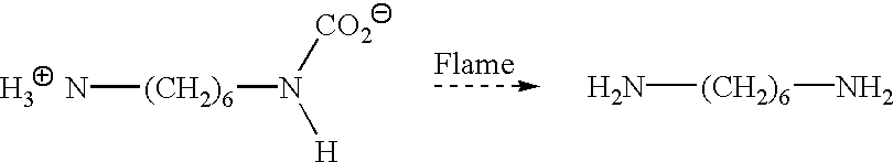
N[(CH2)6]N.N[(CH2)6]N([H])[CO2].[H3]
